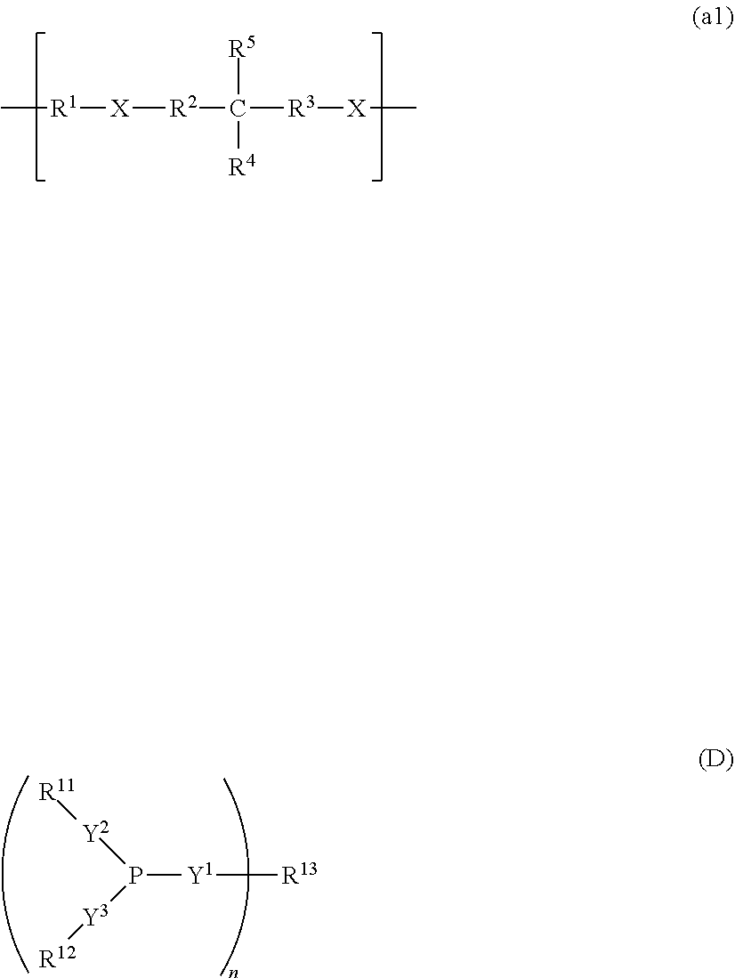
C[R1][X][R2]C([R3][X]C)([R5])[R4].P([Y1][R13])([Y2][R11])[Y3][R12]
